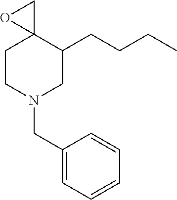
C1CN(CC2=CC=CC=C2)CC(CCCC)C12CO2
